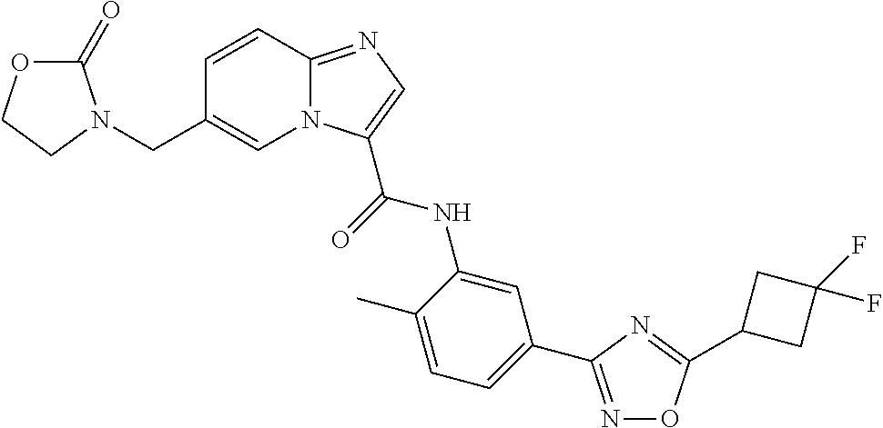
C1=C(C)C(NC(=O)C2=CN=C3N2C=C(CN2C(=O)OCC2)C=C3)=CC(C2=NOC(C3CC(F)(F)C3)=N2)=C1
